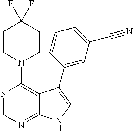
N1(C2=C3C(=NC=N2)NC=C3C2=CC(C#N)=CC=C2)CCC(F)(F)CC1
